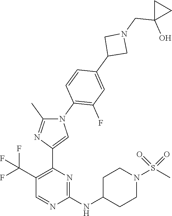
C1=NC(NC2CCN(S(C)(=O)=O)CC2)=NC(C2=CN(C3=C(F)C=C(C4CN(CC5(O)CC5)C4)C=C3)C(C)=N2)=C1C(F)(F)F
